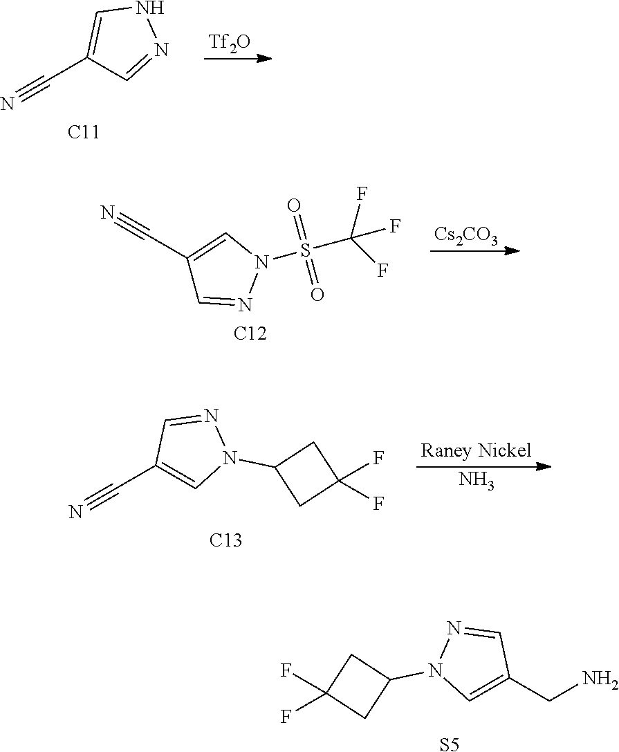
C(C1=CN(C2CC(F)(F)C2)N=C1)N.[S5].N#CC1=CNN=C1.[C11].[Tf2O].C1(C#N)=CN(S(C(F)(F)F)(=O)=O)N=C1.[C12].[Cs2CO3].[Raney Nickel].N.N#CC1=CN(C2CC(F)(F)C2)N=C1.[C13]
